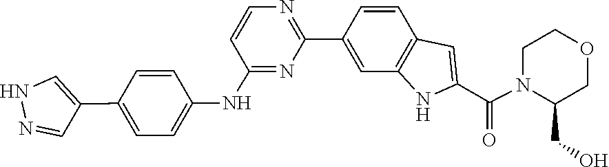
O1CCN(C(C2=CC3=C(C=C(C4=NC=CC(NC5=CC=C(C6=CNN=C6)C=C5)=N4)C=C3)N2)=O)C(CO)C1
